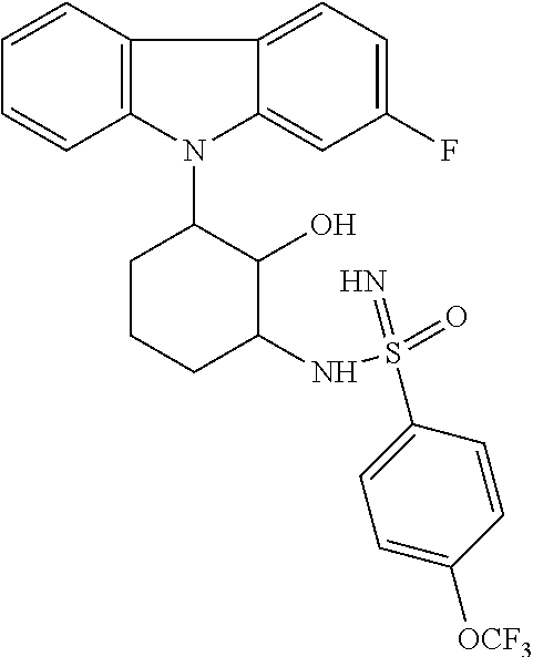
N1(C2CCCC(NS(=O)(=N)C3=CC=C([OCF3])C=C3)C2O)C2=C(C3=CC=C(F)C=C13)C=CC=C2
